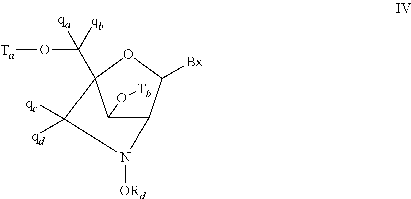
C1(O[Tb])C2C([Bx])OC1(C(O[Ta])([qa])[qb])C([qd])([qc])N2[ORd]
